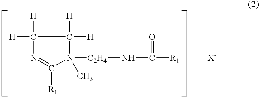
C1([H])([H])N=C([R1])N([C2H4]NC([R1])=O)(C)C1([H])[H].[X-]
